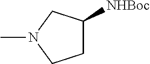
CN1CCC([NHBoc])C1
